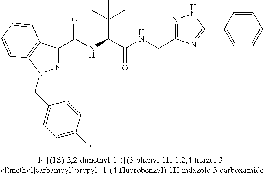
C(=O)(NC(C(C)(C)C)C(=O)NCC1=NNC(C2=CC=CC=C2)=N1)C1=NN(CC2=CC=C(F)C=C2)C2=C1C=CC=C2
